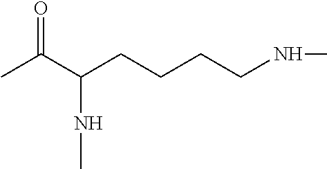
CC(C(CCCCNC)NC)=O
